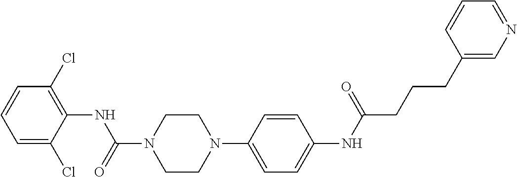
C1(Cl)=C(NC(N2CCN(C3=CC=C(NC(CCCC4=CN=CC=C4)=O)C=C3)CC2)=O)C(Cl)=CC=C1
